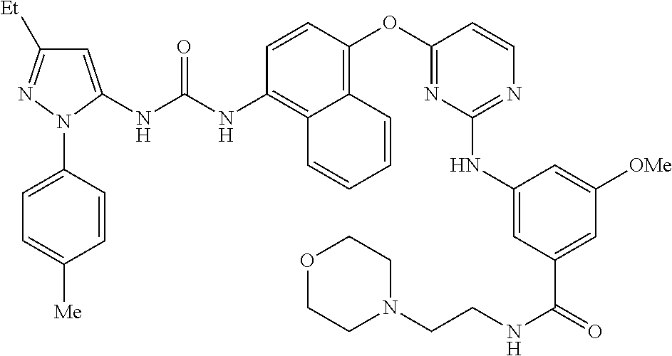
C1=CC(OC2=NC(NC3=CC(C(=O)NCCN4CCOCC4)=CC([OMe])=C3)=NC=C2)=C2C(=C1NC(NC1=CC([Et])=NN1C1=CC=C([Me])C=C1)=O)C=CC=C2
